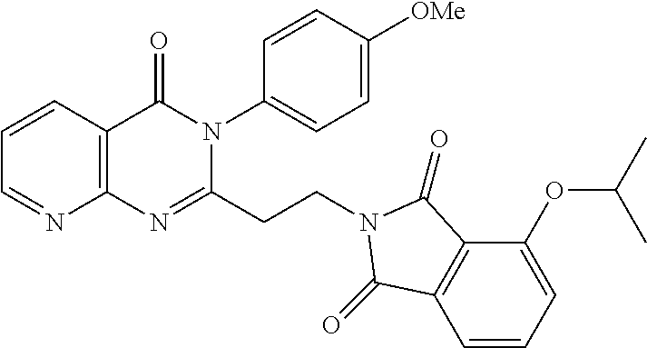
C1=CC2=C(N=C1)N=C(CCN1C(=O)C3=C(C=CC=C3OC(C)C)C1=O)N(C1=CC=C([OMe])C=C1)C2=O
